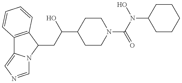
C12=C(C(CC(C3CCN(C(N(C4CCCCC4)O)=O)CC3)O)N3C1=CN=C3)C=CC=C2
